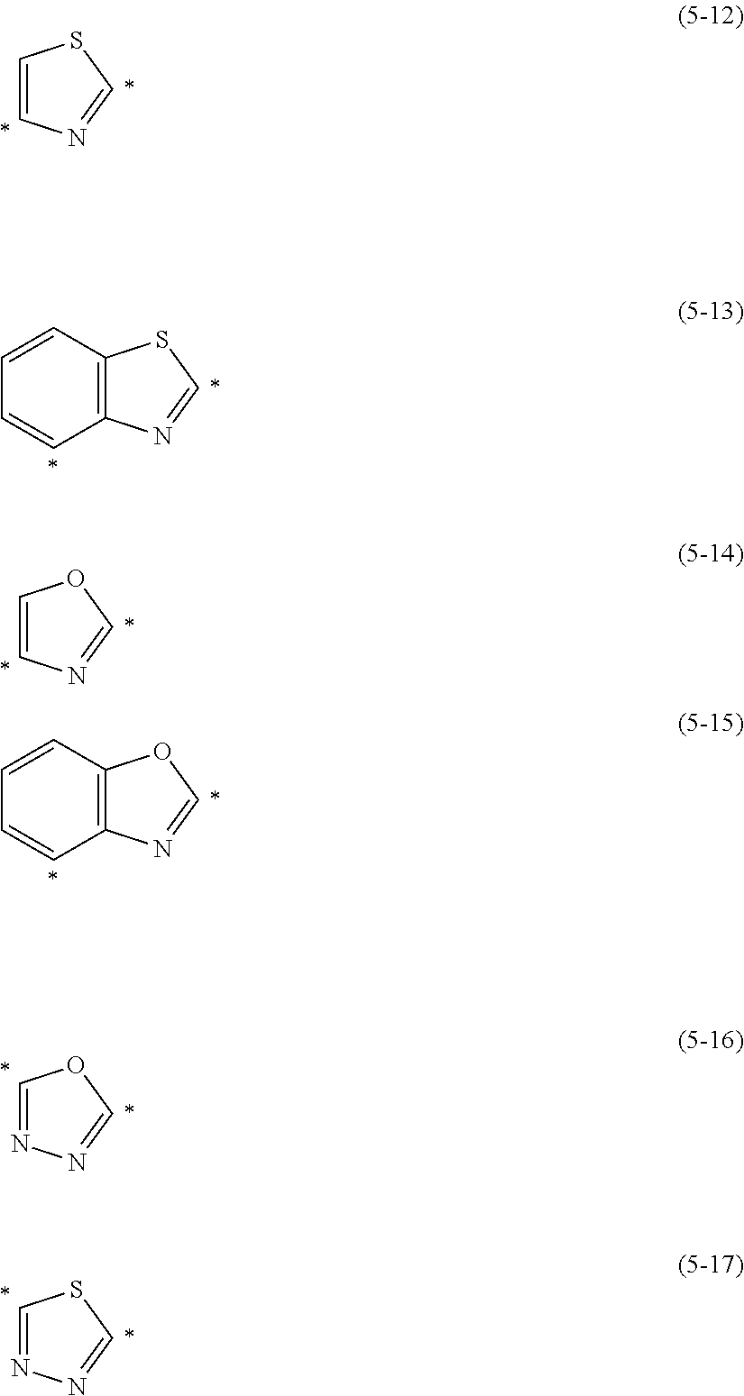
C1=CN=CS1.C1=CC=CC2=C1SC=N2.C1=CN=CO1.C1=CC=CC2=C1OC=N2.C1=NN=CO1.C1=NN=CS1
